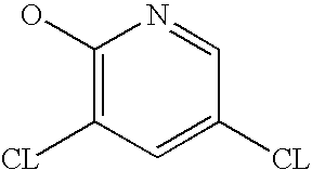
C1(O)=C([CL])C=C([CL])C=N1
